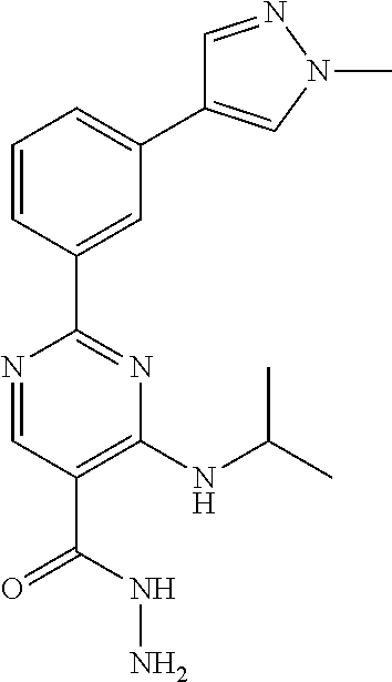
C1=CC(C2=NC(NC(C)C)=C(C(NN)=O)C=N2)=CC(C2=CN(C)N=C2)=C1
